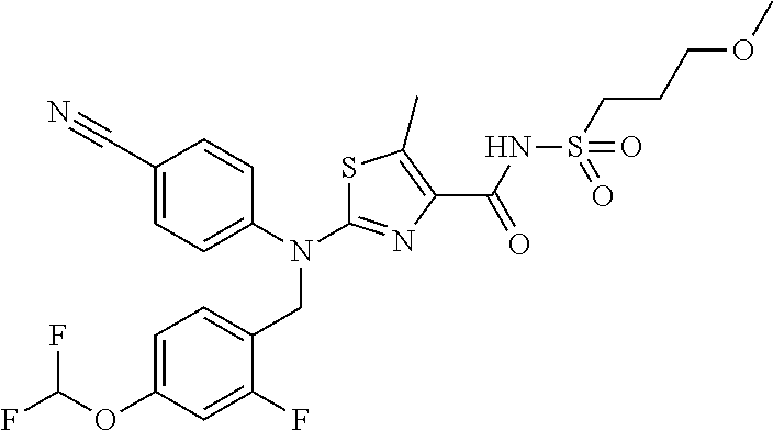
C1(C#N)=CC=C(N(C2=NC(C(NS(CCCOC)(=O)=O)=O)=C(C)S2)CC2=CC=C(OC(F)F)C=C2F)C=C1
